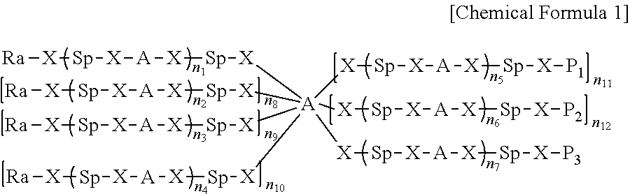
[Ra][X][Sp][X][A][X][Sp][X][A]([X][Sp][X][A][X][Sp][X][Ra])([X][Sp][X][A][X][Sp][X][Ra])([X][Sp][X][A][X][Sp][X][Ra])([X][Sp][X][A][X][Sp][X][P2])([X][Sp][X][A][X][Sp][X][P1])[X][Sp][X][A][X][Sp][X][P3]
